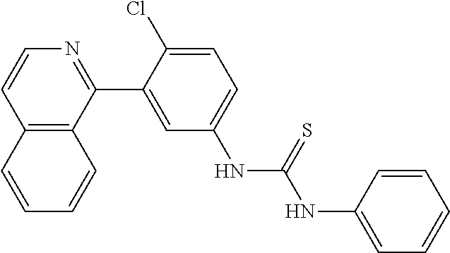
C12=C(C(C3=CC(NC(NC4=CC=CC=C4)=S)=CC=C3Cl)=NC=C1)C=CC=C2
